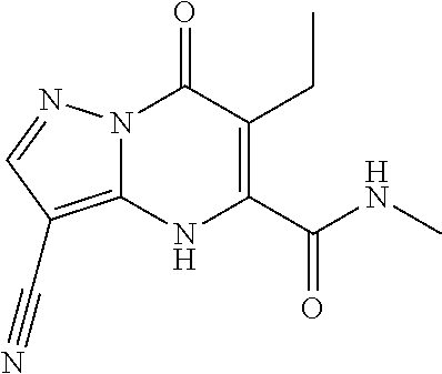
C1(CC)=C(C(NC)=O)NC2=C(C#N)C=NN2C1=O
